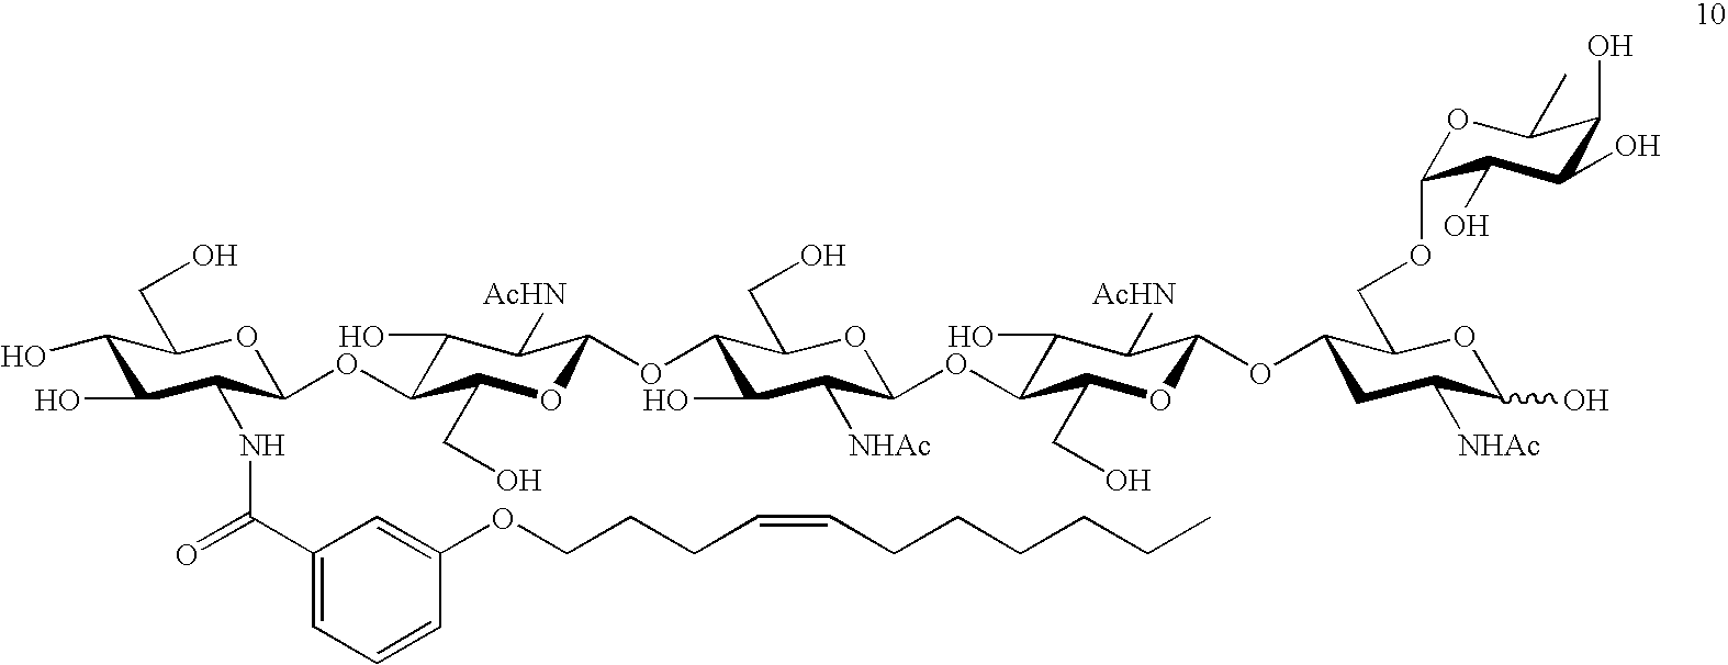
C1(O)C(O)C(NC(C2=CC=CC(OCCCC=CCCCCCC)=C2)=O)C(OC2C(O)C([AcHN])C(OC3C(O)C([NHAc])C(OC4C(O)C([AcHN])C(OC5CC([NHAc])C(O)OC5COC5OC(C)C(O)C(O)C5O)OC4CO)OC3CO)OC2CO)OC1CO
